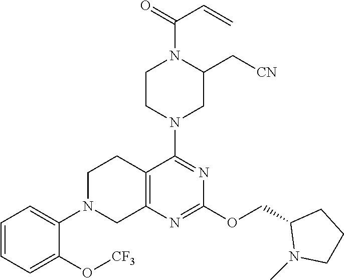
C1N(C2=CC=CC=C2O[CF3])CC2=C(C1)C(N1CC(C[CN])N(C(=O)C=C)CC1)=NC(OCC1N(C)CCC1)=N2
